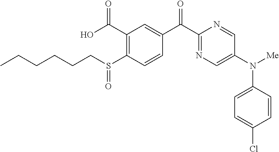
S(C1=C(C(O)=O)C=C(C(C2=NC=C(N([Me])C3=CC=C(Cl)C=C3)C=N2)=O)C=C1)(CCCCCC)=O
